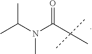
CC(N(C(C(C)(C)C)=O)C)C
